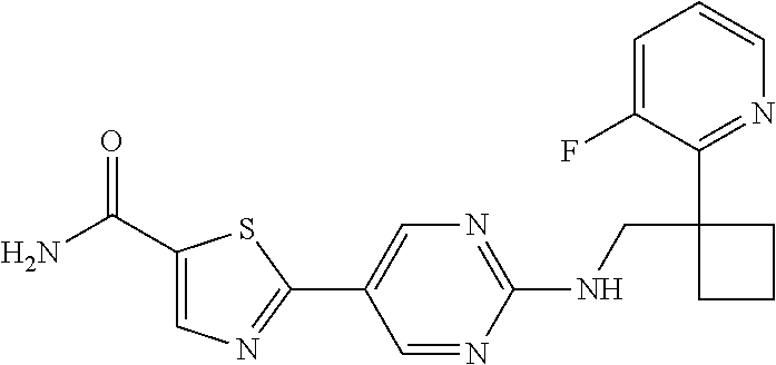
C1(NCC2(C3=NC=CC=C3F)CCC2)=NC=C(C2=NC=C(C(N)=O)S2)C=N1
